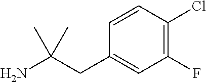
C1(F)=C(Cl)C=CC(CC(N)(C)C)=C1
